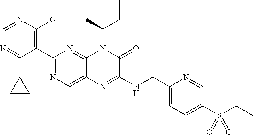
C1(C2=NC=C3C(=N2)N(C(CC)C)C(=O)C(NCC2=CC=C(S(CC)(=O)=O)C=N2)=N3)=C(OC)N=CN=C1C1CC1
